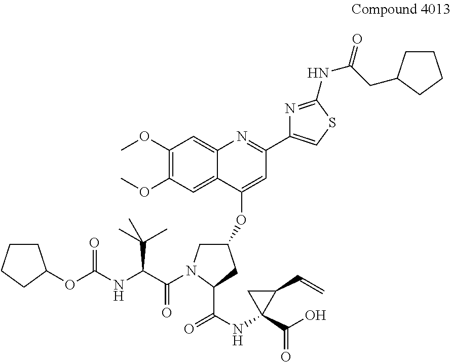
C1CCCC1OC(NC(C(=O)N1CC(OC2=CC(C3=CSC(NC(=O)CC4CCCC4)=N3)=NC3=CC(OC)=C(OC)C=C23)CC1C(NC1(C(O)=O)C(C=C)C1)=O)C(C)(C)C)=O
